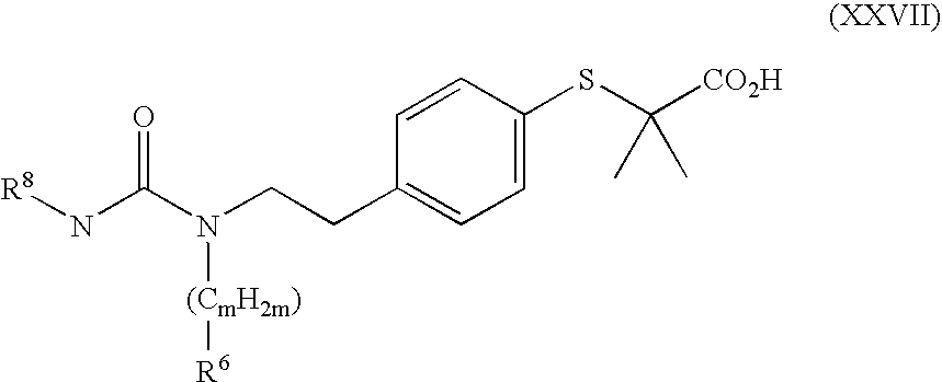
[R8]NC(N(CCC1=CC=C(SC([CO2H])(C)C)C=C1)[(CmH2m)][R6])=O
